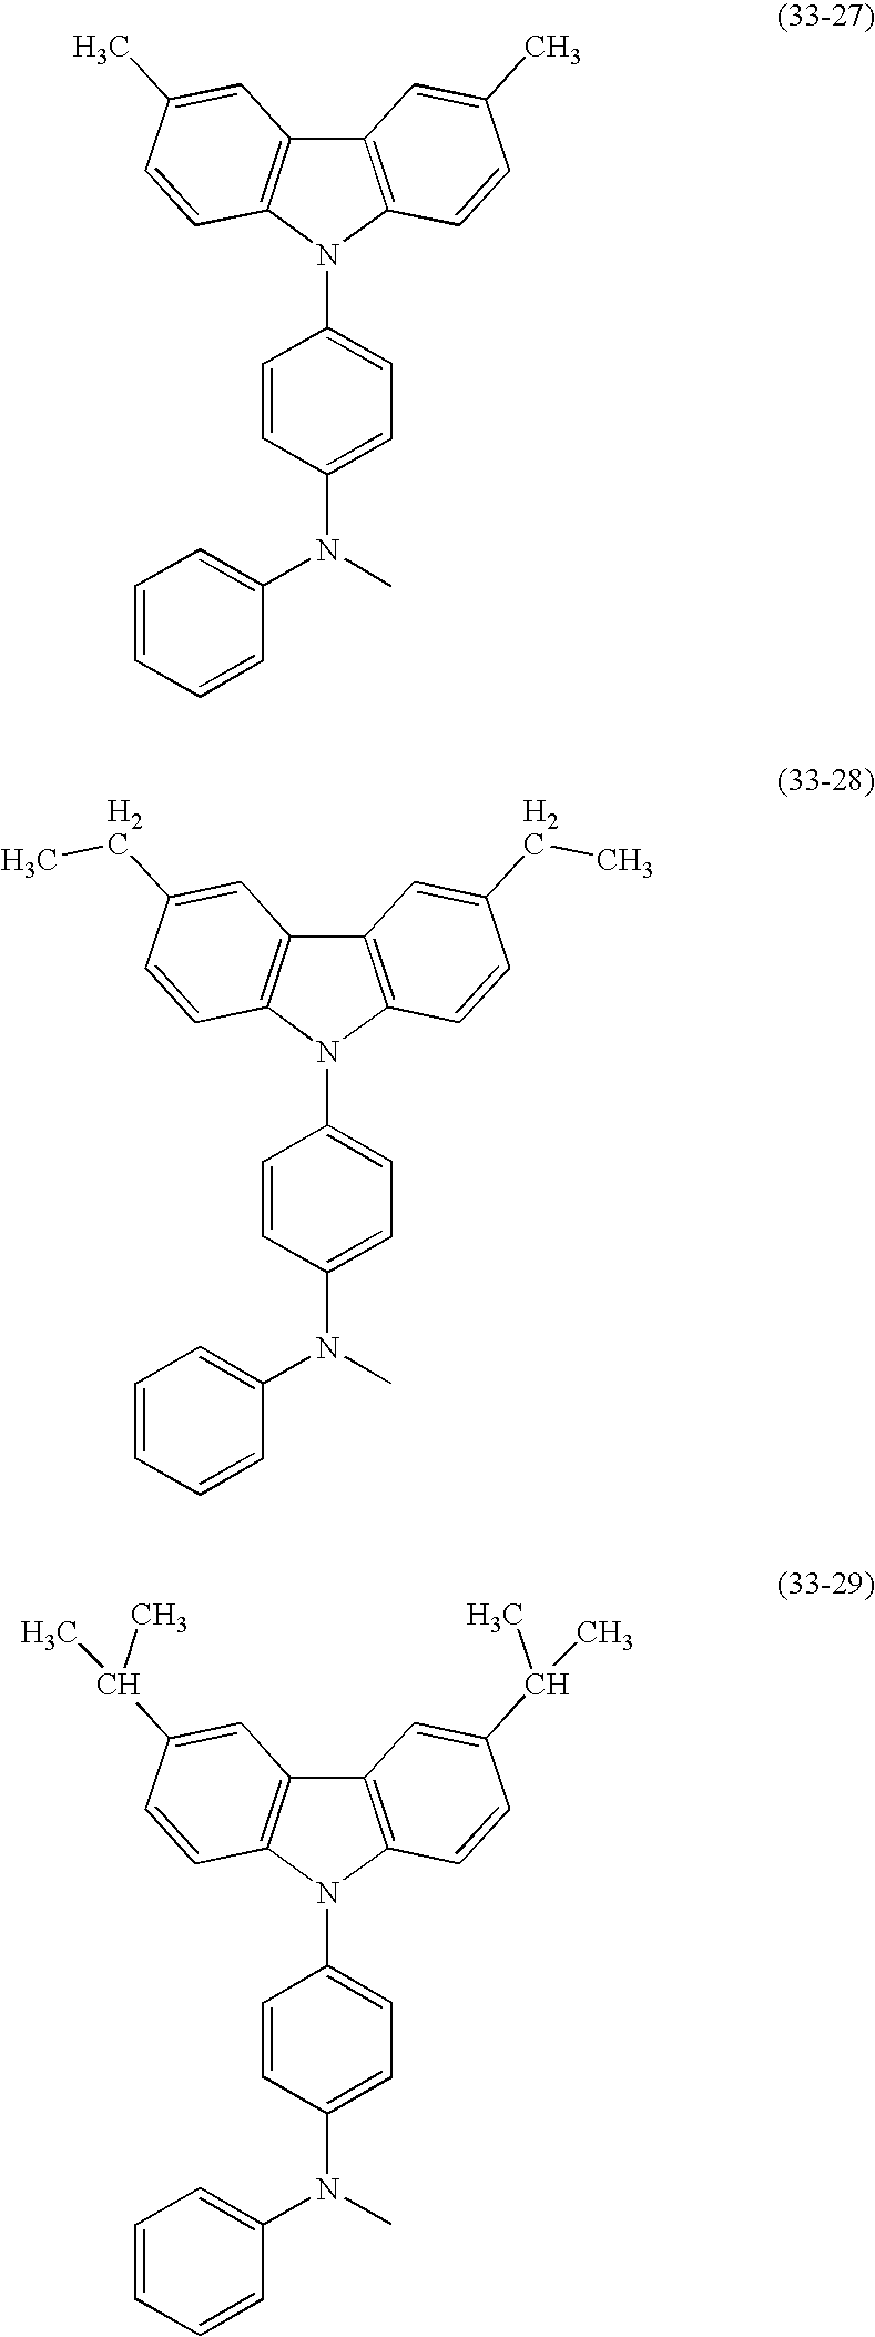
C12=C(N(C3=CC=C(N(C4=CC=CC=C4)C)C=C3)C3=C1C=C(C)C=C3)C=CC(C)=C2.C12=C(N(C3=CC=C(N(C4=CC=CC=C4)C)C=C3)C3=C1C=C(CC)C=C3)C=CC(CC)=C2.C12=C(N(C3=CC=C(N(C4=CC=CC=C4)C)C=C3)C3=C1C=C(C(C)C)C=C3)C=CC(C(C)C)=C2
